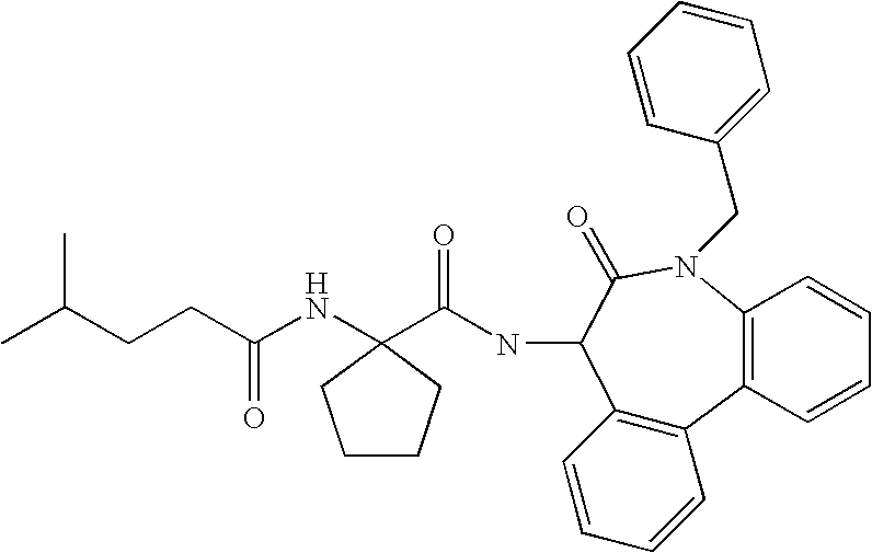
C1CCC(NC(CCC(C)C)=O)(C(NC2C3=C(C=CC=C3)C3=C(C=CC=C3)N(CC3=CC=CC=C3)C2=O)=O)C1
